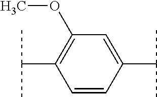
C1=C(C(C)C)C=CC(C(C)C)=C1OC
